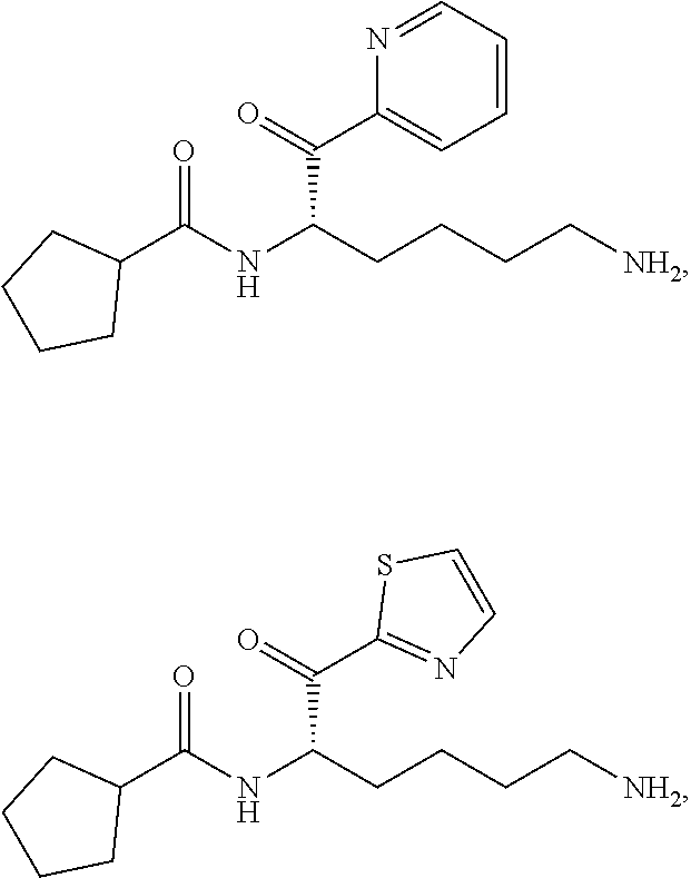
C1CCCC1C(=O)NC(C(C1=CC=CC=N1)=O)CCCC[NH2].C1CCCC1C(=O)NC(C(C1=NC=CS1)=O)CCCC[NH2]
